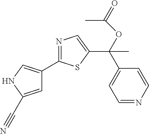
N1=C(C2=CNC(C#N)=C2)SC(C(C)(OC(C)=O)C2=CC=NC=C2)=C1
